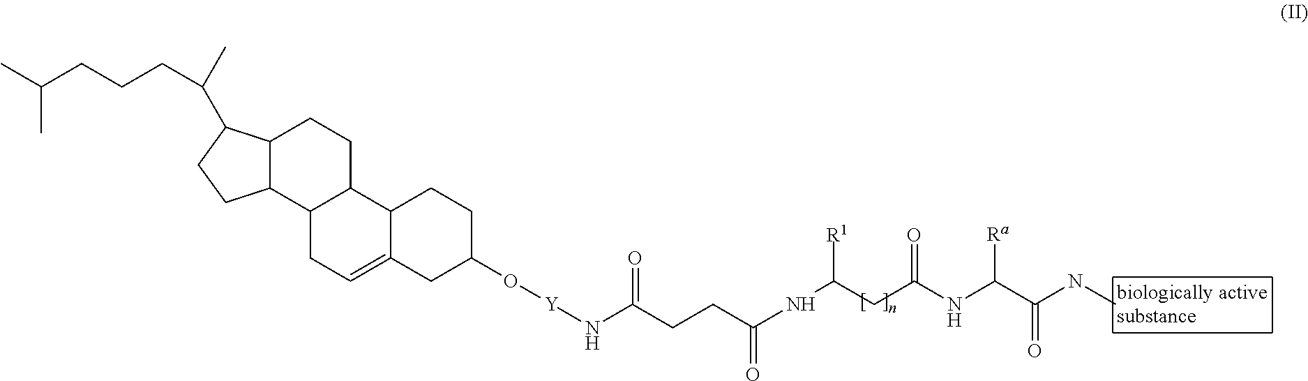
C12C(C3C(CC1)C1C(=CC3)CC(O[Y]NC(CCC(NC(CC(NC(C(NC)=O)[Ra])=O)[R1])=O)=O)CC1)CCC2C(C)CCCC(C)C
